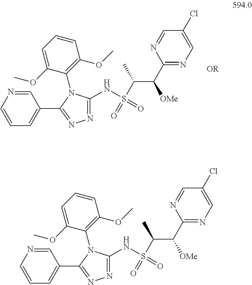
C1=NC=CC=C1C1=NN=C(NS(=O)(C(C)C(C2=NC=C(Cl)C=N2)[OMe])=O)N1C1=C(OC)C=CC=C1OC.C1=NC=CC=C1C1=NN=C(NS(=O)(C(C)C(C2=NC=C(Cl)C=N2)[OMe])=O)N1C1=C(OC)C=CC=C1OC
